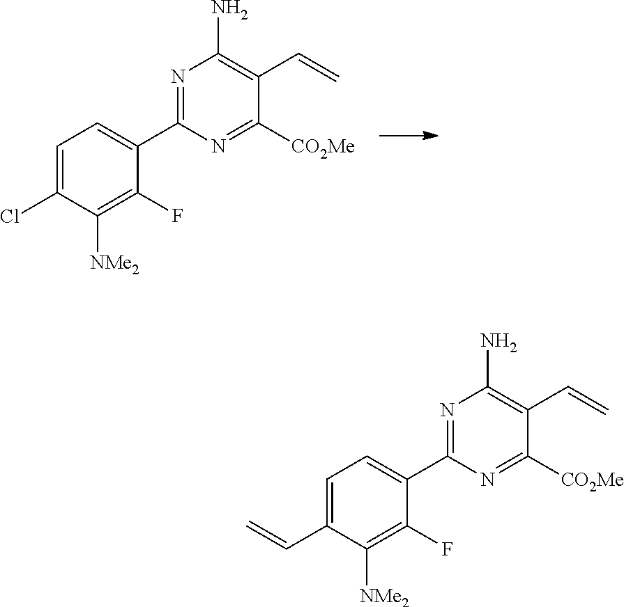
N1=C(C2=CC=C(Cl)C([NMe2])=C2F)N=C([CO2Me])C(C=C)=C1N.N1=C(C2=CC=C(C=C)C([NMe2])=C2F)N=C([CO2Me])C(C=C)=C1N
